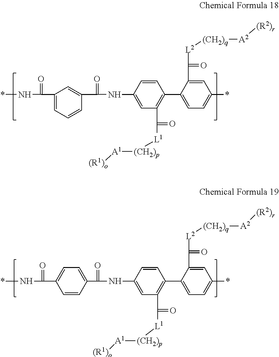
C1(NC(=O)C2=CC(C(=O)N*)=CC=C2)=CC(C(=O)[L1][(CH2)p][A1][(R1)o])=C(C2=CC=C(*)C=C2C(=O)[L2][(CH2)q][A2][(R2)r])C=C1.C1(NC(=O)C2=CC=C(C(=O)N*)C=C2)=CC(C(=O)[L1][(CH2)p][A1][(R1)o])=C(C2=CC=C(*)C=C2C(=O)[L2][(CH2)q][A2][(R2)r])C=C1
